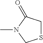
S1CC(=O)N(C)C1
